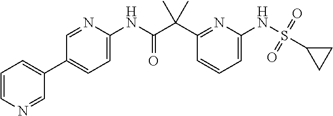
C1(C(C(NC2=CC=C(C3=CC=CN=C3)C=N2)=O)(C)C)=NC(NS(=O)(=O)C2CC2)=CC=C1
